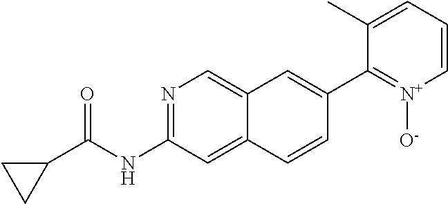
N1=C(NC(C2CC2)=O)C=C2C(=C1)C=C(C1=[N+]([O-])C=CC=C1C)C=C2
